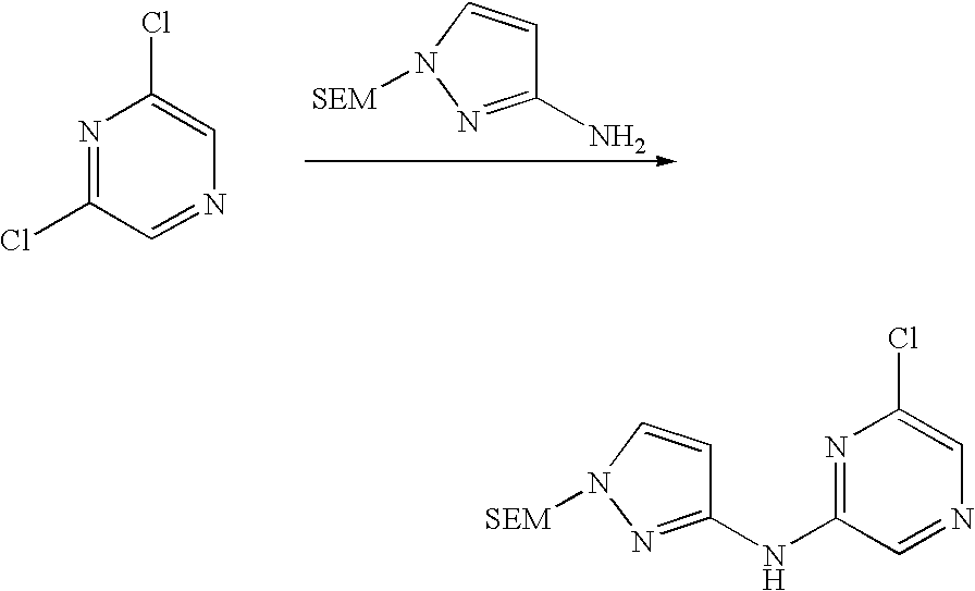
C1(N)=NN([SEM])C=C1.N1=C(Cl)C=NC=C1Cl.N1=C(NC2=NN([SEM])C=C2)C=NC=C1Cl
